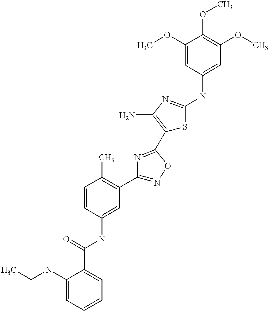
C1(C(=O)NC2=CC(C3=NOC(C4=C(N)N=C(NC5=CC(OC)=C(OC)C(OC)=C5)S4)=N3)=C(C)C=C2)=CC=CC=C1NCC
